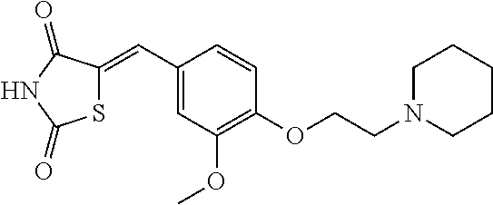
C1(C=C2SC(=O)NC2=O)=CC(OC)=C(OCCN2CCCCC2)C=C1
